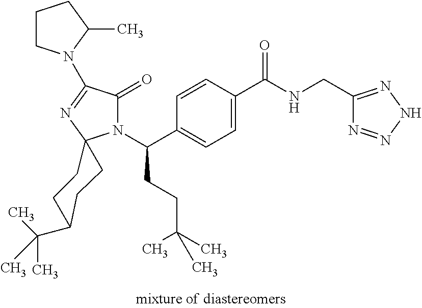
C1=C(C(=O)NCC2=NNN=N2)C=CC(C(N2C(=O)C(N3CCCC3C)=NC23CCC(C(C)(C)C)CC3)CCC(C)(C)C)=C1
